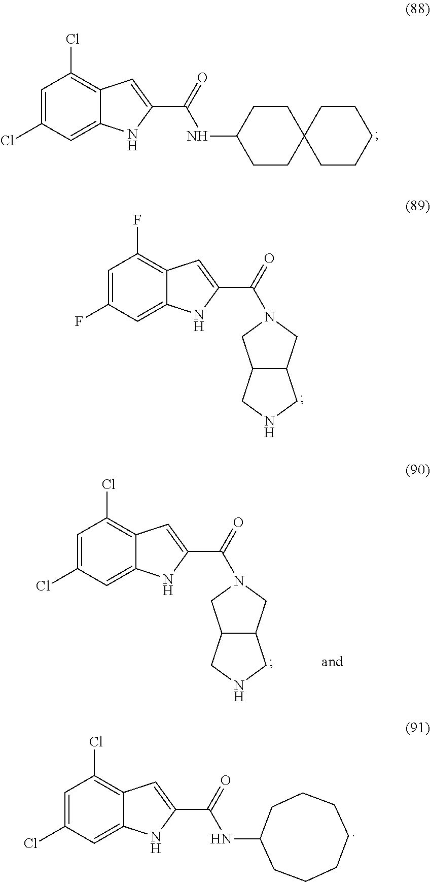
C1=C(Cl)C=C2C(=C1Cl)C=C(C(=O)NC1CCC3(CC1)CCCCC3)N2.C1=C(F)C=C2C(=C1F)C=C(C(=O)N1CC3C(C1)CNC3)N2.C1=C(Cl)C=C2C(=C1Cl)C=C(C(=O)N1CC3C(C1)CNC3)N2.C1=C(Cl)C=C2C(=C1Cl)C=C(C(=O)NC1CCCCCCC1)N2
